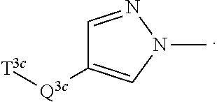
C1=NN(C)C=C1[Q3c][T3c]
